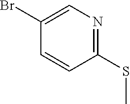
C1(SC)=NC=C(Br)C=C1
